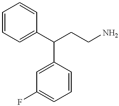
C1=CC=CC(C(CCN)C2=CC(F)=CC=C2)=C1
